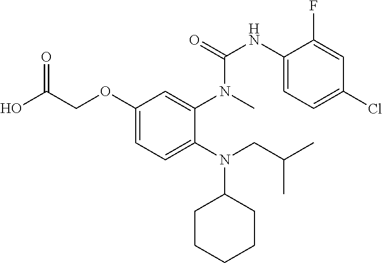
O=C(COC1=CC=C(N(C2CCCCC2)CC(C)C)C(N(C(NC2=CC=C(Cl)C=C2F)=O)C)=C1)O
